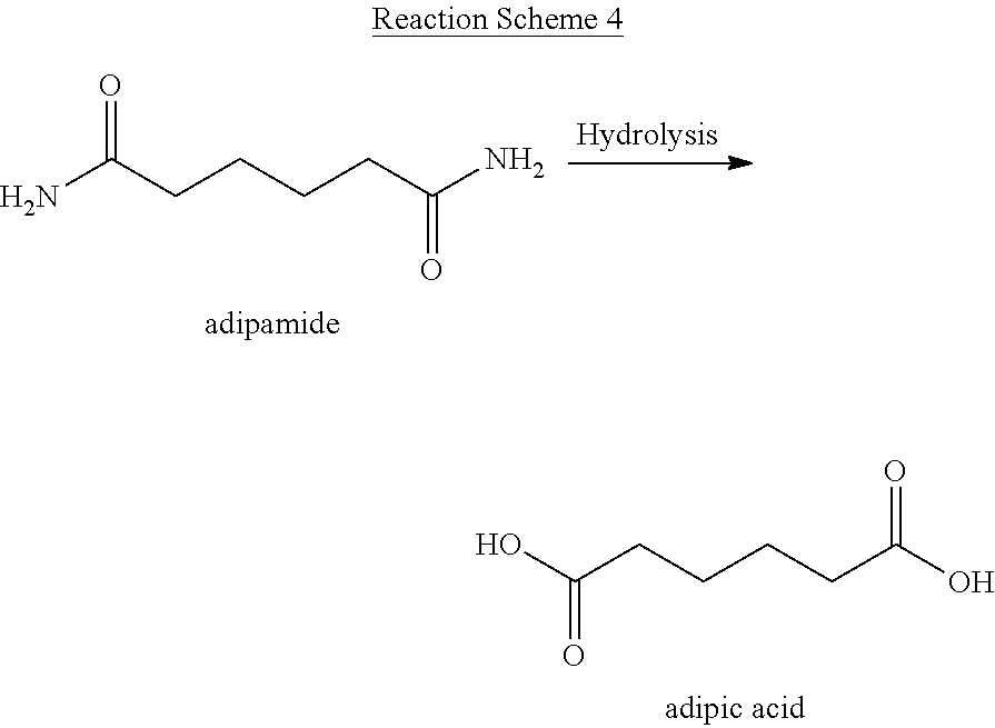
OC(CCCCC(O)=O)=O.NC(CCCCC(N)=O)=O
